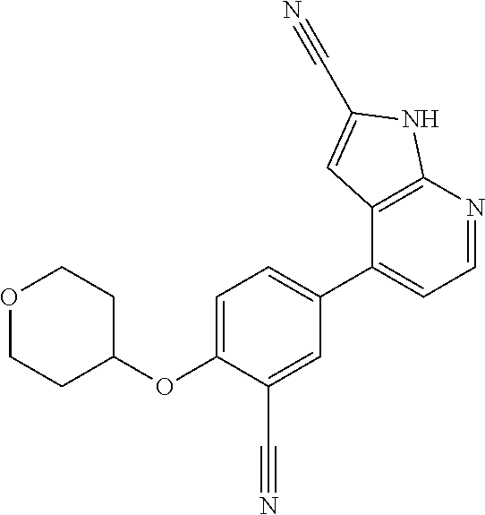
O(C1=CC=C(C2=CC=NC3=C2C=C(C#N)N3)C=C1C#N)C1CCOCC1
